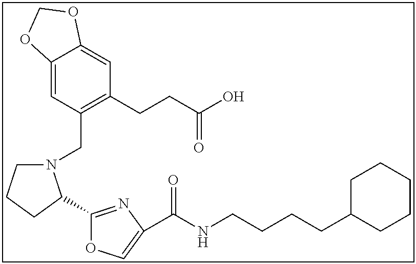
C12=CC(CN3CCCC3C3=NC(C(NCCCCC4CCCCC4)=O)=CO3)=C(CCC(O)=O)C=C1OCO2
